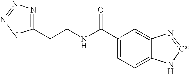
C1(C(NCCC2=NN=NN2)=O)=CC=C2C(=C1)N=[C*]N2
